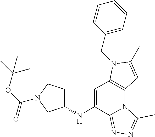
C1=C(NC2CCN(C(=O)OC(C)(C)C)C2)C2=NN=C(C)N2C2=C1N(CC1=CC=CC=C1)C(C)=C2
